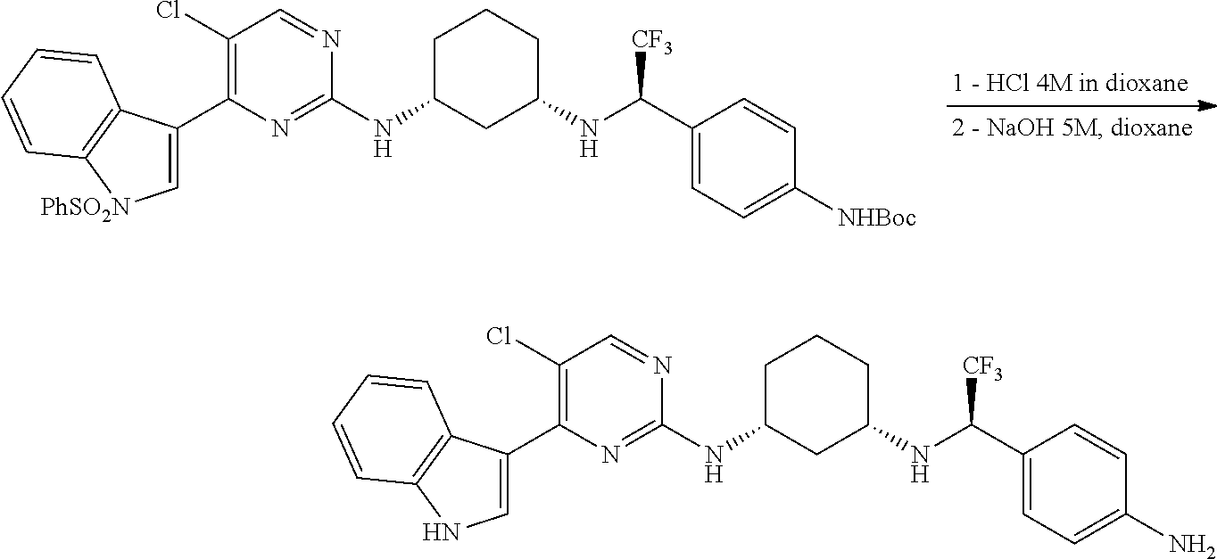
C1=C(C2=C(Cl)C=NC(NC3CC(NC(C4=CC=C([NHBoc])C=C4)[CF3])CCC3)=N2)C2=C([PhSO2N]1)C=CC=C2.C1=C(C2=C(Cl)C=NC(NC3CC(NC(C4=CC=C(N)C=C4)[CF3])CCC3)=N2)C2=C(N1)C=CC=C2
